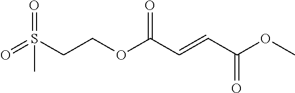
O=S(CCOC(C=CC(OC)=O)=O)(=O)C
